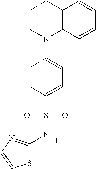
C12=C(C=CC=C1)N(C1=CC=C(S(=O)(=O)NC3=NC=CS3)C=C1)CCC2.[H]
